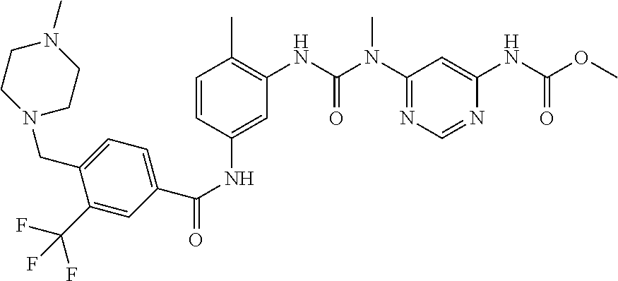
C1(C(NC2=CC(NC(=O)N(C3=NC=NC(NC(=O)OC)=C3)C)=C(C)C=C2)=O)=CC=C(CN2CCN(C)CC2)C(C(F)(F)F)=C1
